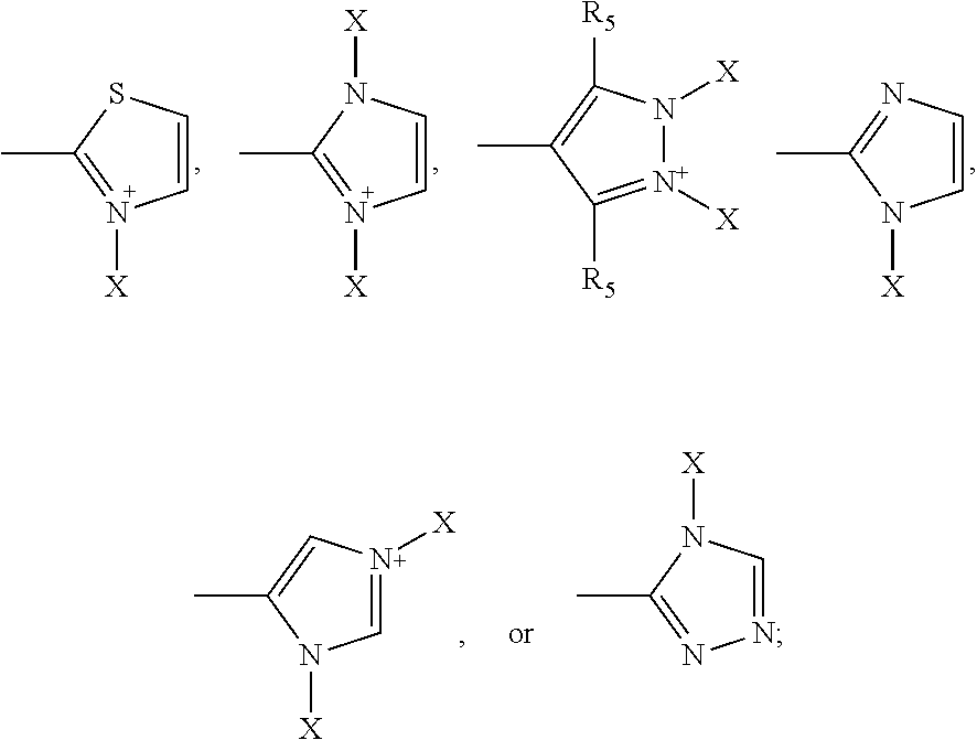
C1=CSC(C)=N1[X].C1=CN([X])C(C)=N1[X].[N+]1([X])=C([R5])C(C)=C([R5])N1[X].C1=CN=C(C)N1[X].C1=N([X])C=C(C)N1[X].N1=CN([X])C(C)=N1
